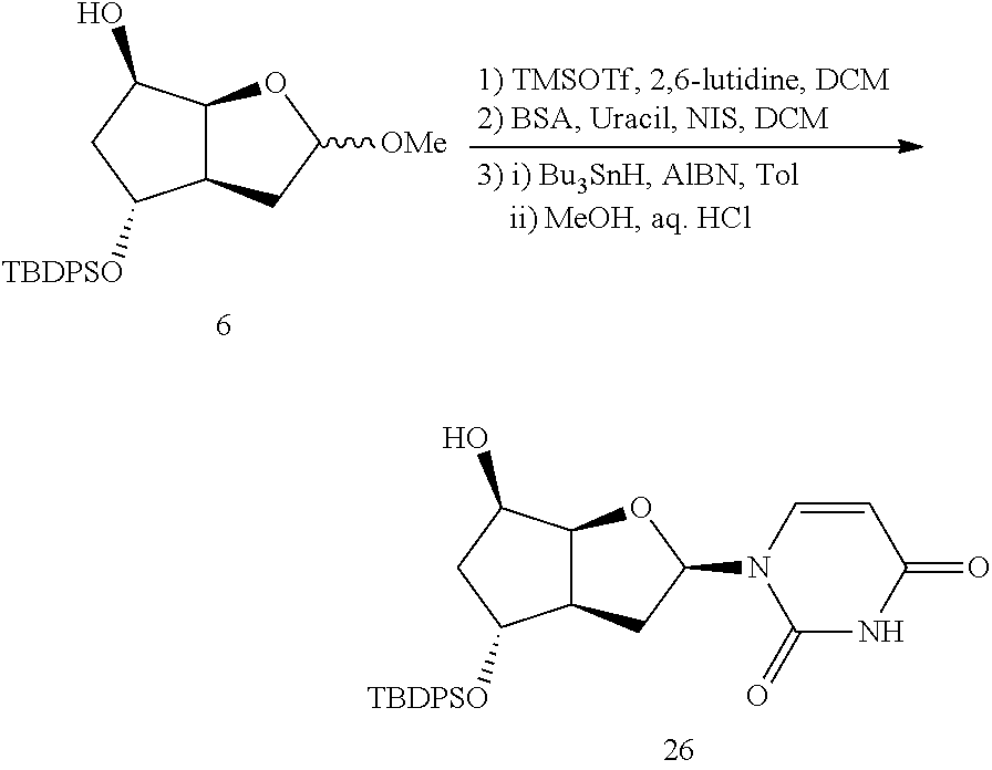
C12C(CC([OMe])O1)C([TBDPSO])CC2O.C12C(CC(N3C(=O)NC(=O)C=C3)O1)C([TBDPSO])CC2O
